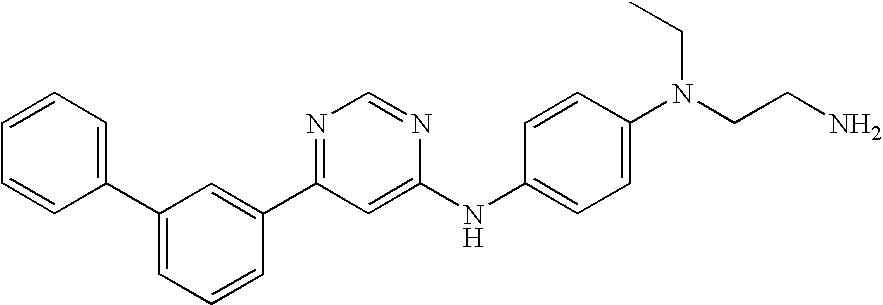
C1=CC(C2=CC=CC(C3=NC=NC(NC4=CC=C(N(CCN)CC)C=C4)=C3)=C2)=CC=C1
